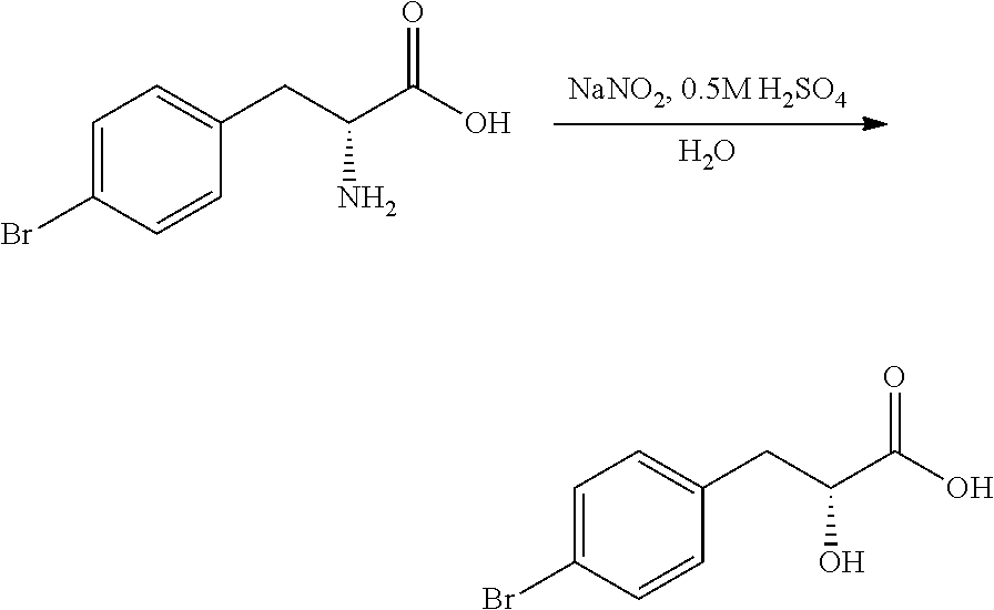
O.C1=C(Br)C=CC(CC(C(O)=O)N)=C1.C1=C(Br)C=CC(CC(C(O)=O)O)=C1
